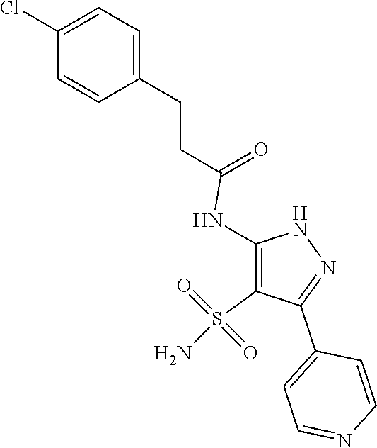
C1=C(CCC(=O)NC2=C(S(=O)(=O)N)C(C3=CC=NC=C3)=NN2)C=CC(Cl)=C1
